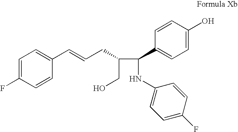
C1=C(F)C=CC(C=CCC(C(NC2=CC=C(F)C=C2)C2=CC=C(O)C=C2)CO)=C1
